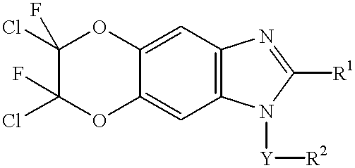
C1(Cl)(F)C(Cl)(F)OC2=CC3=C(C=C2O1)N=C([R1])N3[Y][R2]
